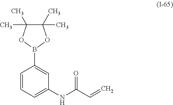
C1=CC=C(NC(=O)C=C)C=C1B1OC(C)(C)C(C)(C)O1
